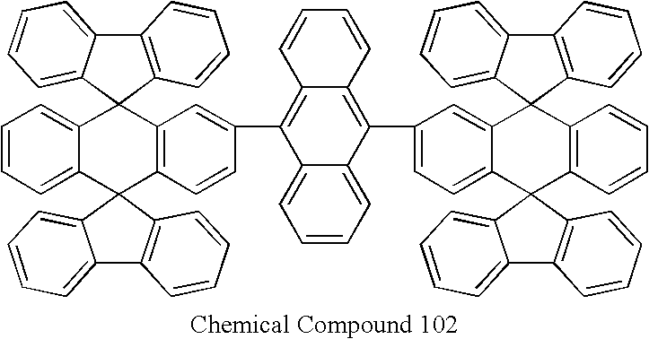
C12=C(C3(C4=CC=CC=C14)C1=CC=CC=C1C1(C4=C3C=C(C3=C5C(=C(C6=CC=C7C(=C6)C6(C8=C(C=CC=C8)C78C7=C(C9=CC=CC=C98)C=CC=C7)C7=CC=CC=C7C7=C6C=CC=C7)C6=CC=CC=C36)C=CC=C5)C=C4)C3=C(C4=CC=CC=C41)C=CC=C3)C=CC=C2
